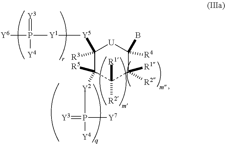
C1([Y5][Y1]P(=[Y3])([Y4])[Y6])([R3])C([R5])([Y2]P(=[Y3])([Y4])[Y7])C([R2])([R1])C([R1])([R2])C(B)([R4])[U]1
